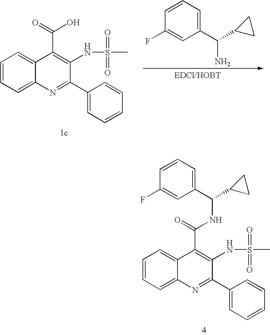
C1=CC=C2C(=C1)C(C(=O)O)=C(NS(C)(=O)=O)C(C1=CC=CC=C1)=N2.C1(C(N)C2CC2)=CC=CC(F)=C1.C1=CC=C2C(=C1)C(C(=O)NC(C1=CC=CC(F)=C1)C1CC1)=C(NS(C)(=O)=O)C(C1=CC=CC=C1)=N2
